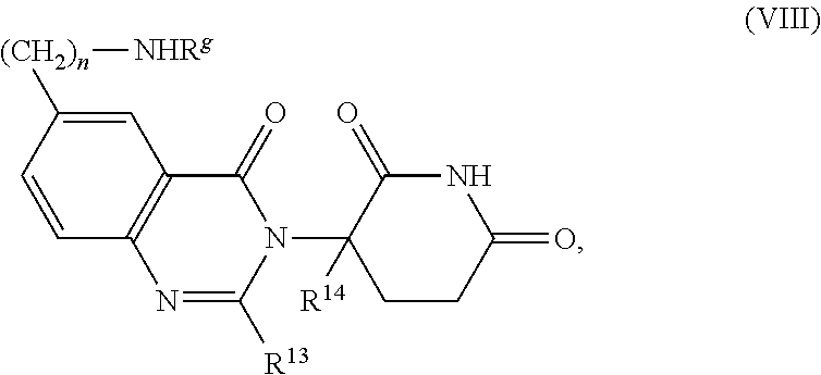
C1=C([(CH2)n][NHRg])C=CC2=C1C(=O)N(C1([R14])CCC(=O)NC1=O)C([R13])=N2
